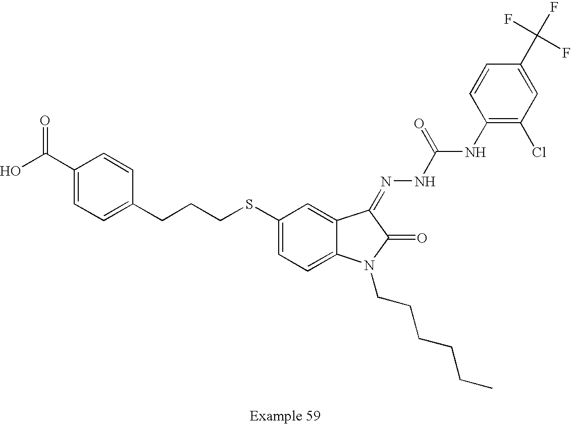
C1(C(O)=O)=CC=C(CCCSC2=CC=C3C(=C2)C(=NNC(NC2=C(Cl)C=C(C(F)(F)F)C=C2)=O)C(=O)N3CCCCCC)C=C1
